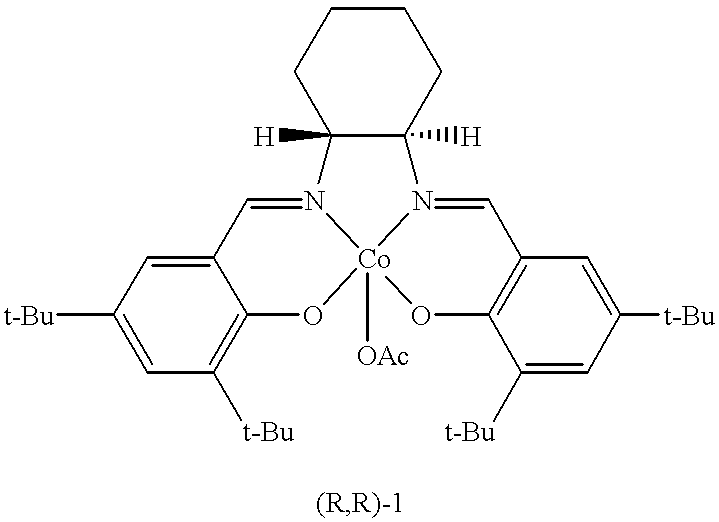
C12=CC([t-Bu])=CC([t-Bu])=C1O[Co]13([OAc])N(=C2)C2([H])C([H])(N1=CC1=C(O3)C([t-Bu])=CC([t-Bu])=C1)CCCC2
